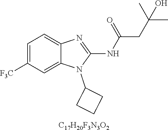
C1=C([F3C])C=C2C(=C1)N=C(NC(CC(C)(C)O)=O)N2C1CCC1.[C17H20F3N3O2]
